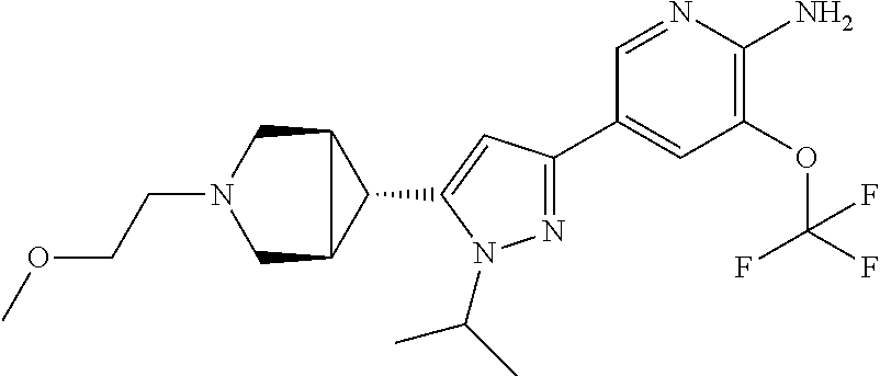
N1=C(C2=CC(OC(F)(F)F)=C(N)N=C2)C=C(C2C3CN(CCOC)CC32)N1C(C)C
